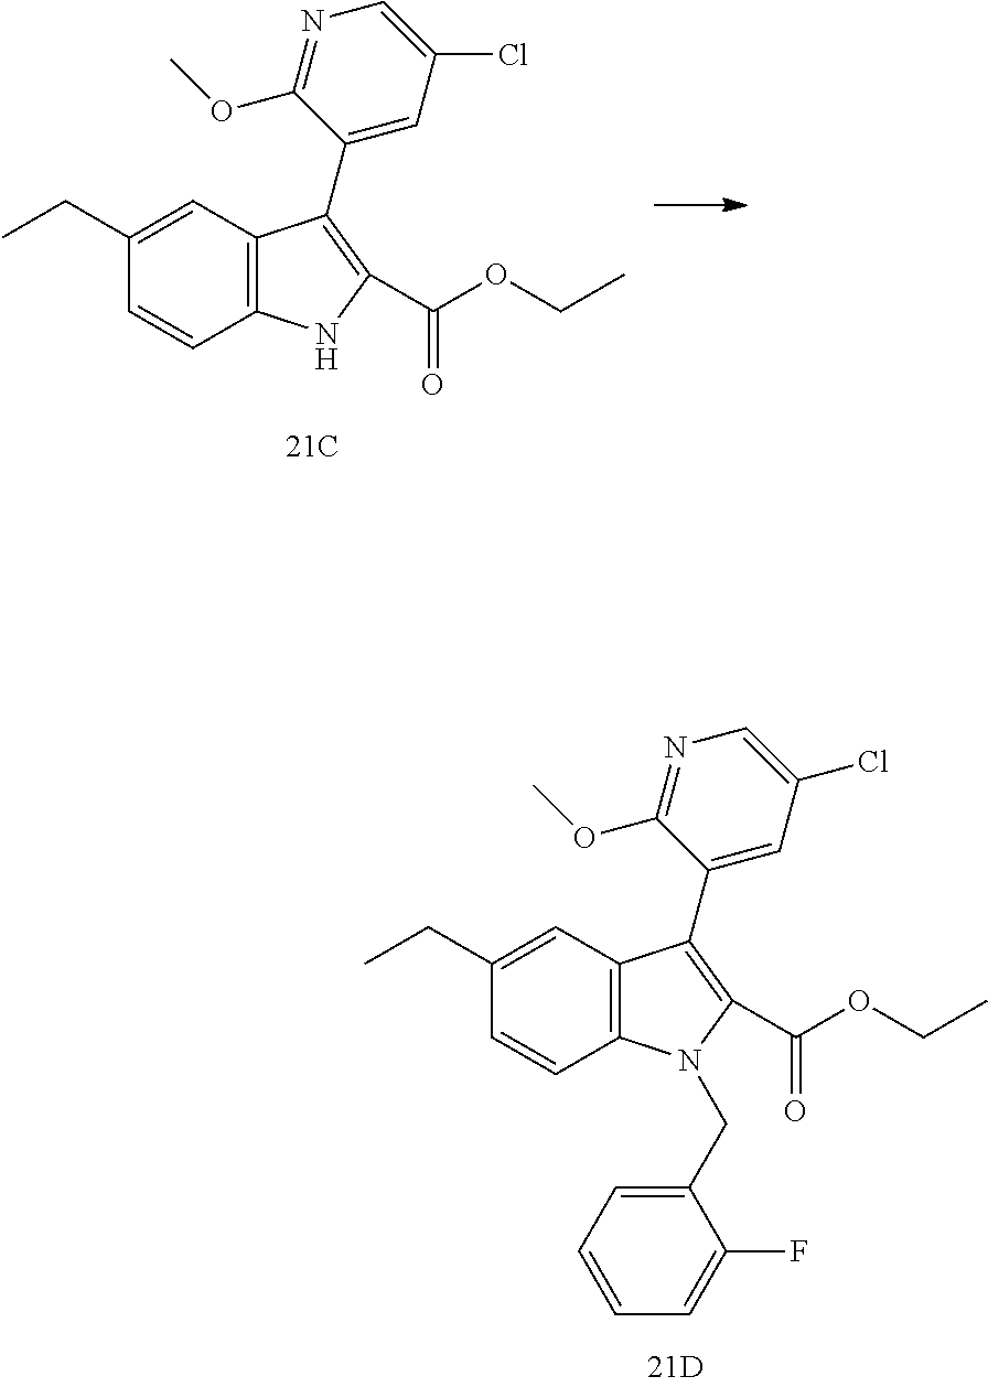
C12=C(C=C(CC)C=C1)C(C1=CC(Cl)=CN=C1OC)=C(C(=O)OCC)N2CC1=CC=CC=C1F.C12=C(C=C(CC)C=C1)C(C1=CC(Cl)=CN=C1OC)=C(C(=O)OCC)N2
